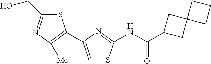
N(C(=O)C1CC2(C1)CCC2)C1=NC(C2=C([Me])N=C(CO)S2)=CS1
